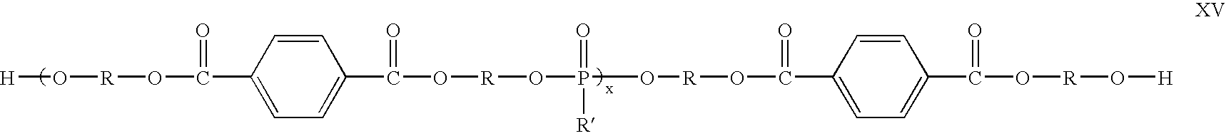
[H]O[R]OC(C1=CC=C(C(O[R]OP(O[R]OC(C2=CC=C(C(O[R]O[H])=O)C=C2)=O)(=O)[R])=O)C=C1)=O
